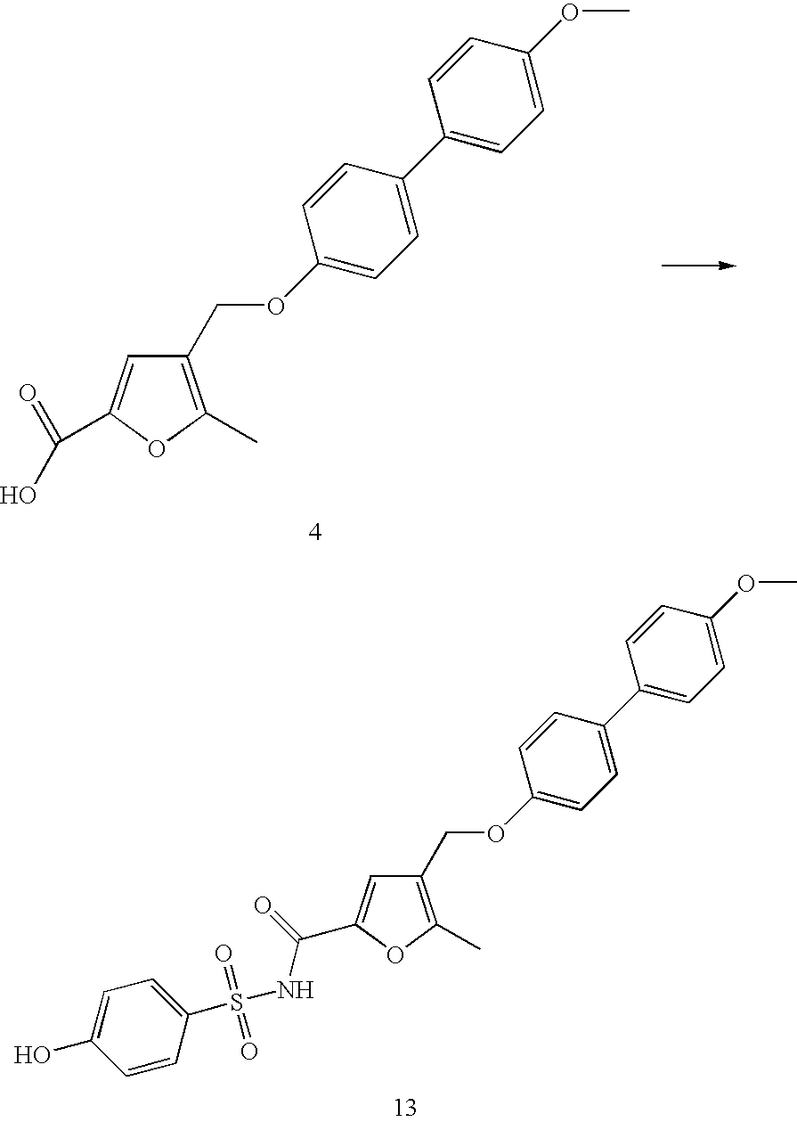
C(C1=C(C)OC(C(=O)NS(C2=CC=C(O)C=C2)(=O)=O)=C1)OC1=CC=C(C2=CC=C(OC)C=C2)C=C1.C(C1=C(C)OC(C(=O)O)=C1)OC1=CC=C(C2=CC=C(OC)C=C2)C=C1
